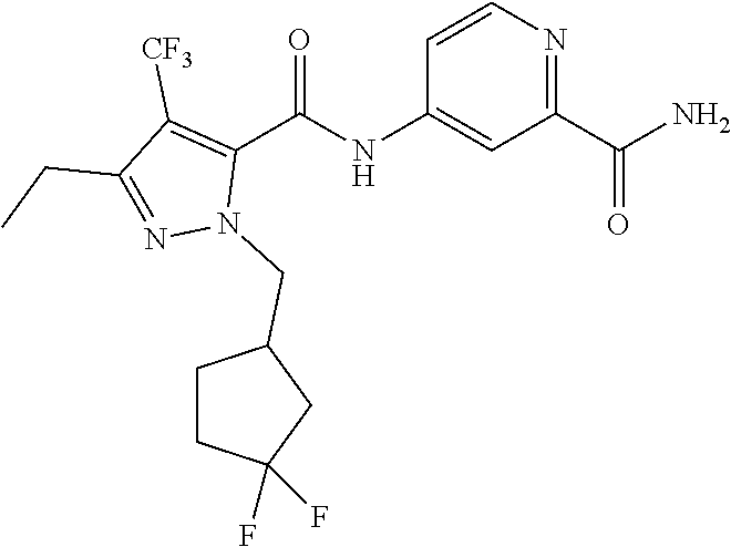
C1=C(NC(C2=C([CF3])C(CC)=NN2CC2CCC(F)(F)C2)=O)C=CN=C1C(=O)N
